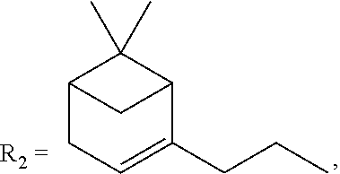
C12CC=C(CCC)C(C1(C)C)C2
